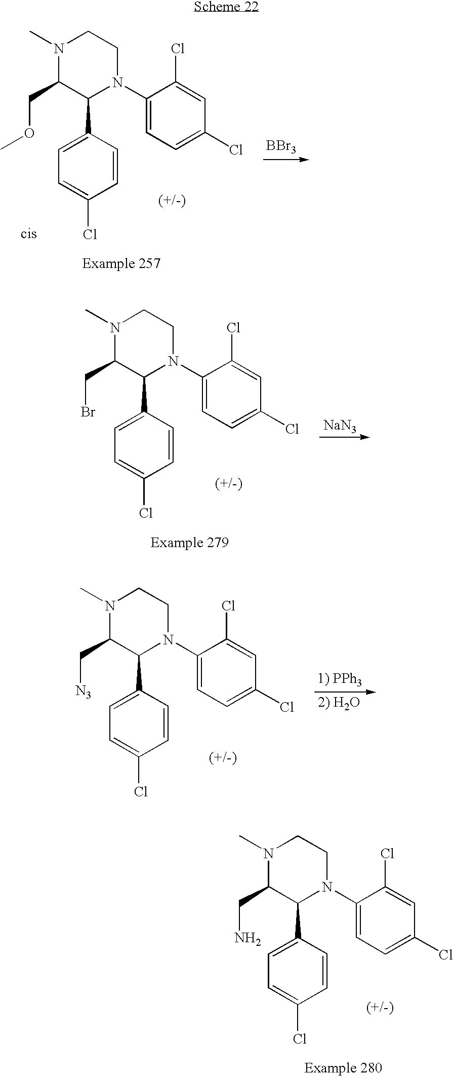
N1(C)C(COC)C(C2=CC=C(Cl)C=C2)N(C2=CC=C(Cl)C=C2Cl)CC1.[BBr3].N1(C)C(CBr)C(C2=CC=C(Cl)C=C2)N(C2=CC=C(Cl)C=C2Cl)CC1.[NaN3].N1(C)C(C[N3])C(C2=CC=C(Cl)C=C2)N(C2=CC=C(Cl)C=C2Cl)CC1.N1(C)C(CN)C(C2=CC=C(Cl)C=C2)N(C2=CC=C(Cl)C=C2Cl)CC1
